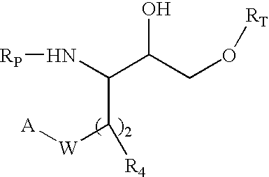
N(C(C(CO[RT])O)C([W][A])[R4])[RP]
